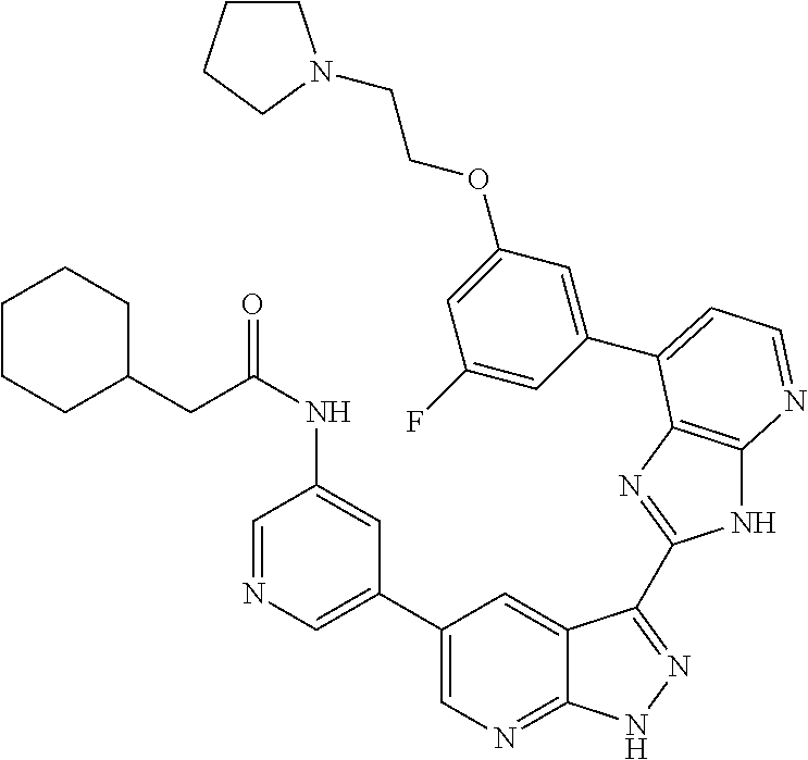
C1(C2=CN=CC(NC(CC3CCCCC3)=O)=C2)=CN=C2C(=C1)C(C1=NC3=C(N1)N=CC=C3C1=CC(OCCN3CCCC3)=CC(F)=C1)=NN2
